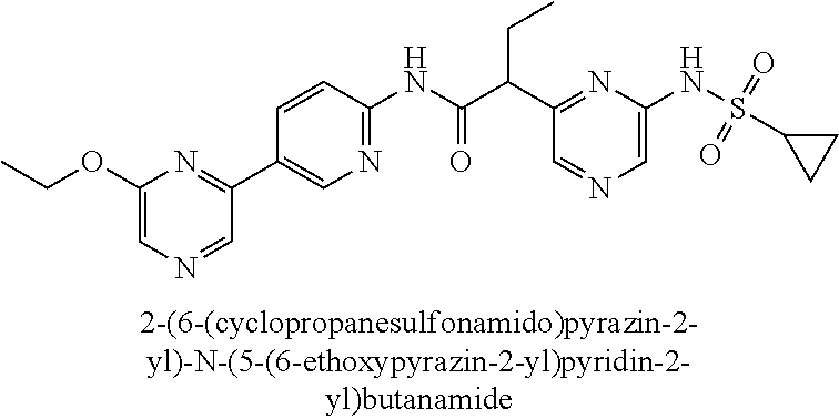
C1=C(NS(=O)(=O)C2CC2)N=C(C(C(NC2=NC=C(C3=NC(OCC)=CN=C3)C=C2)=O)CC)C=N1
